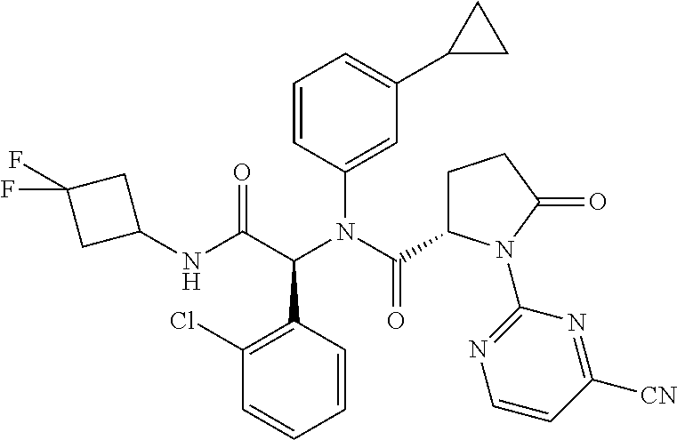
C1(Cl)=C(C(C(NC2CC(F)(F)C2)=O)N(C(C2CCC(=O)N2C2=NC=CC([CN])=N2)=O)C2=CC(C3CC3)=CC=C2)C=CC=C1
